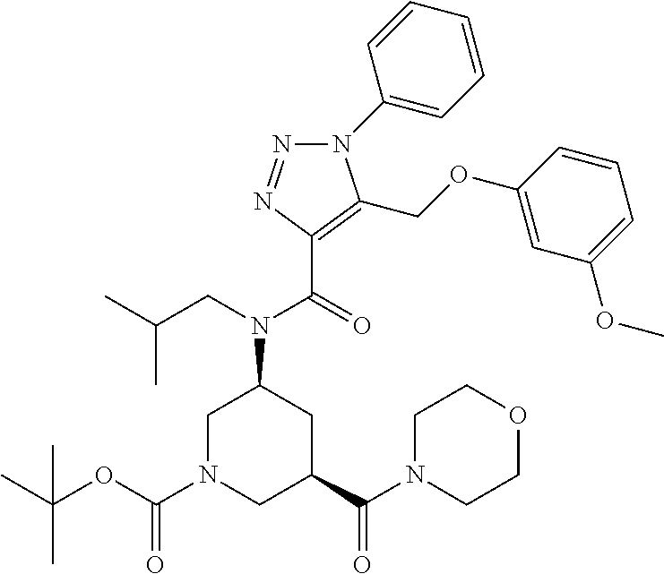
C1N(C(OC(C)(C)C)=O)CC(C(N2CCOCC2)=O)CC1N(CC(C)C)C(=O)C1=C(COC2=CC(OC)=CC=C2)N(C2=CC=CC=C2)N=N1
